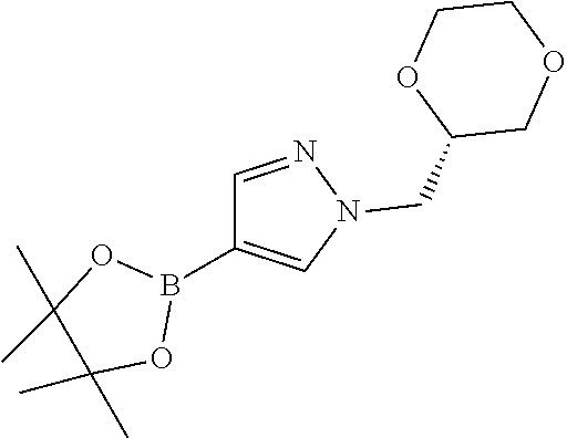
B1(C2=CN(CC3COCCO3)N=C2)OC(C)(C)C(C)(C)O1
